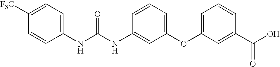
C1([F3C])=CC=C(NC(NC2=CC(OC3=CC=CC(C(O)=O)=C3)=CC=C2)=O)C=C1
